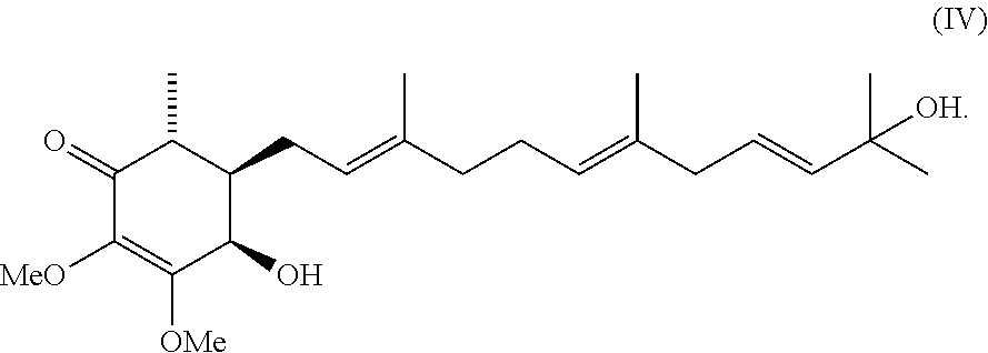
C1(=O)C([MeO])=C([OMe])C(O)C(CC=C(C)CCC=C(CC=CC(C)(C)[OH])C)C1C
